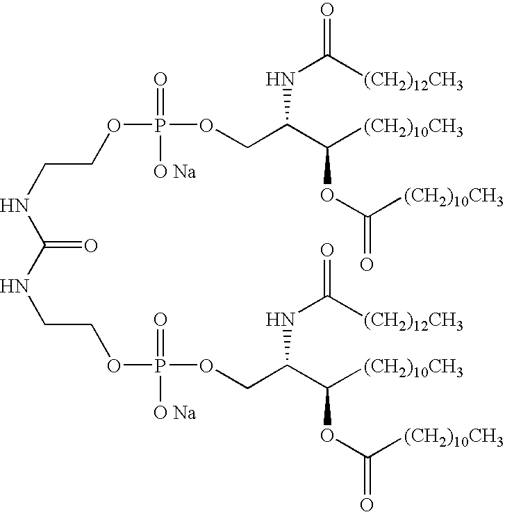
C(=O)(NCCOP(OCC(C([(CH2)10CH3])OC(=O)[(CH2)10CH3])NC(=O)[(CH2)12CH3])(=O)[O Na])NCCOP(=O)([O Na])OCC(C([(CH2)10CH3])OC(=O)[(CH2)10CH3])NC(=O)[(CH2)12CH3]
